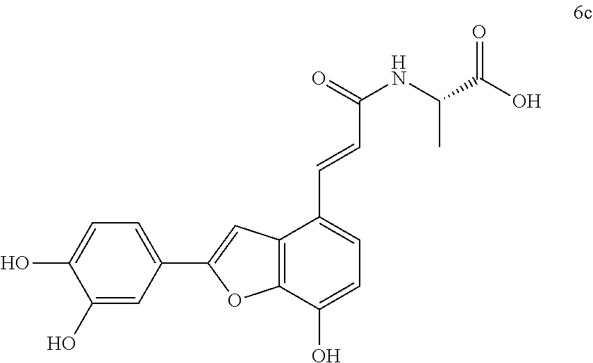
C12=C(C(O)=CC=C1C=CC(NC(C(O)=O)C)=O)OC(C1=CC=C(O)C(O)=C1)=C2
